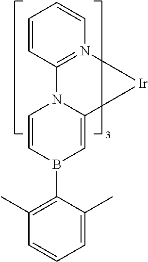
C1=CC2=N(C=C1)[Ir]C1=CB(C3=C(C)C=CC=C3C)C=CN21
